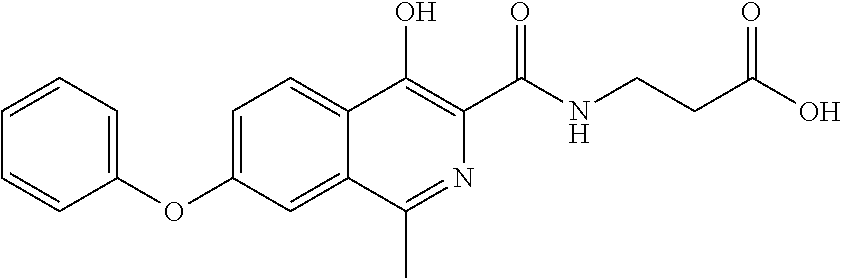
C1=CC(OC2=CC=C3C(=C2)C(C)=NC(C(NCCC(O)=O)=O)=C3O)=CC=C1
